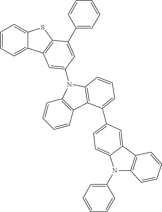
C1=CC=C2C(=C1)SC1=C2C=C(N2C3=C(C=CC=C3)C3=C2C=CC=C3C2=CC=C3C(=C2)C2=C(N3C3=CC=CC=C3)C=CC=C2)C=C1C1=CC=CC=C1
